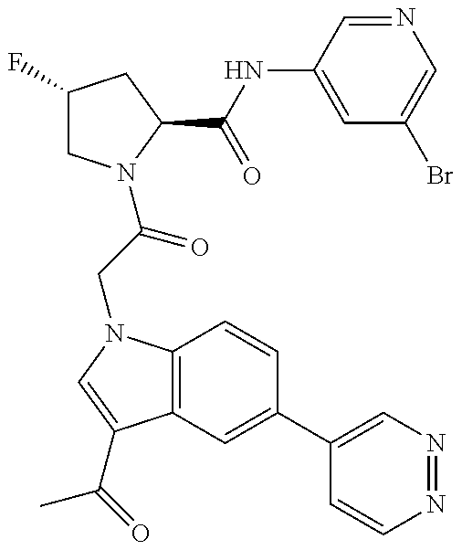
C1(F)CN(C(CN2C3=C(C(C(=O)C)=C2)C=C(C2=CN=NC=C2)C=C3)=O)C(C(NC2=CC(Br)=CN=C2)=O)C1
